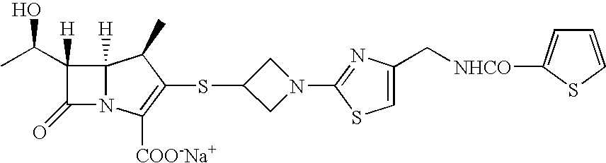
C1(=O)N2C([H])(C1(C(C)O)[H])C(C)C(SC1CN(C3=NC(C[NHCO]C4=CC=CS4)=CS3)C1)=C2[COO-Na+]
